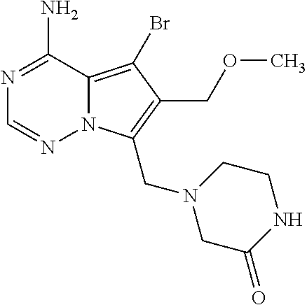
N1=C(N)C2=C(Br)C(COC)=C(CN3CC(=O)NCC3)N2N=C1
